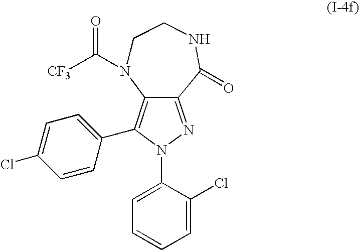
N1(C2=CC=CC=C2Cl)N=C2C(=C1C1=CC=C(Cl)C=C1)N(C([CF3])=O)CCNC2=O
